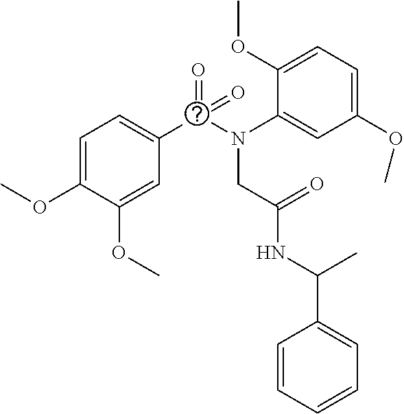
C1=C(OC)C(OC)=CC(C(N(C2=CC(OC)=CC=C2OC)CC(NC(C2=CC=CC=C2)C)=O)(=O)=O)=C1
